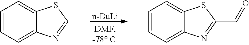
[n-BuLi].C1=CC=C2C(=C1)SC=N2.C1=CC=C2C(=C1)SC(C=O)=N2
